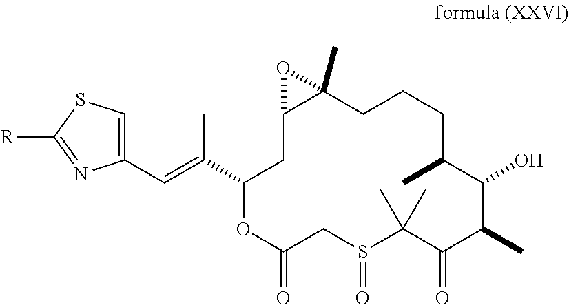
C1=C(C=C(C2CC3C(C)(CCCC(C)C(O)C(C)C(=O)C(C)(C)S(=O)CC(=O)O2)O3)C)N=C([R])S1
